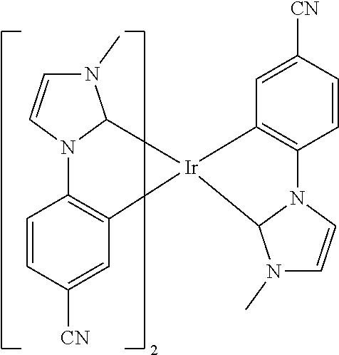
N1(C)C=CN2C1[Ir]1(C3=C2C=CC([CN])=C3)C2N(C)C=CN2C2=C1C=C([CN])C=C2
